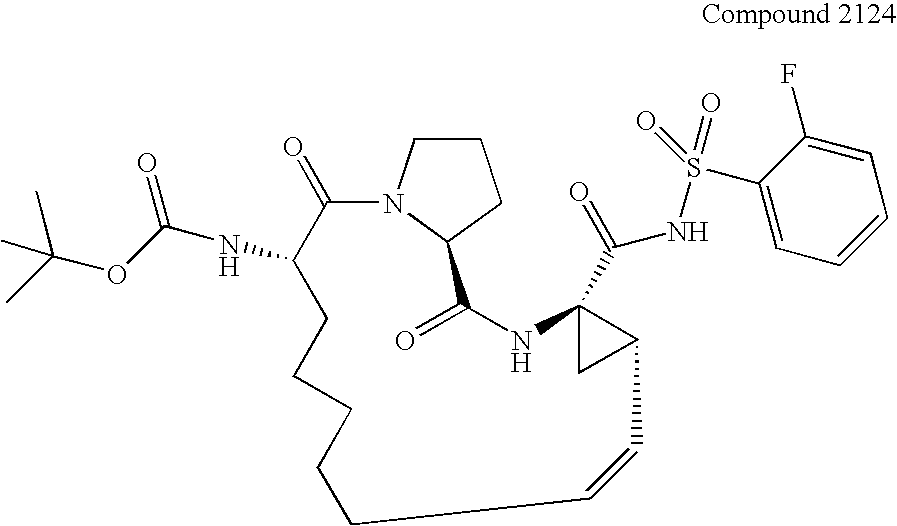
N12C(=O)C(NC(OC(C)(C)C)=O)CCCCCC=CC3C(C(NS(=O)(=O)C4=CC=CC=C4F)=O)(C3)NC(=O)C1CCC2
